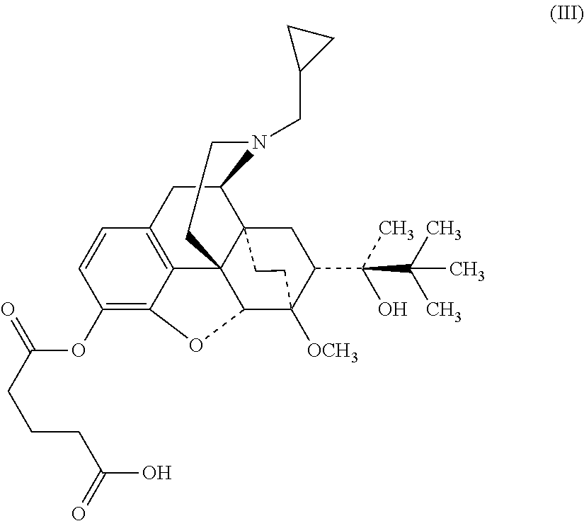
C1(OC(CCCC(O)=O)=O)=C2C3=C(C=C1)CC1C45C3(C(C([OCH3])(C(C(C)(O)C(C)(C)C)C4)CC5)O2)CCN1CC1CC1
